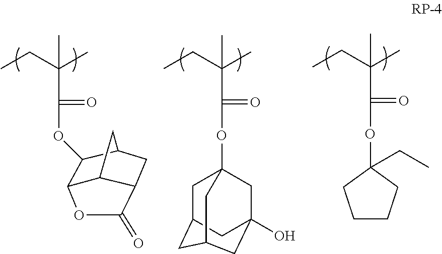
CCC(C)(C(OC1C2C3C(CC1C3)C(=O)O2)=O)C.CCC(C)(C(OC12CC3(O)CC(CC(C3)C1)C2)=O)C.CCC(C)(C(OC1(CC)CCCC1)=O)C
